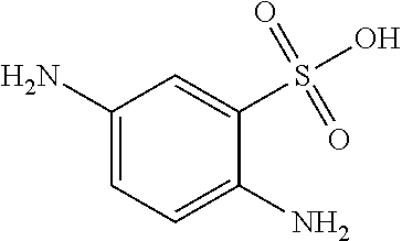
C1(N)=CC=C(N)C(S(O)(=O)=O)=C1
